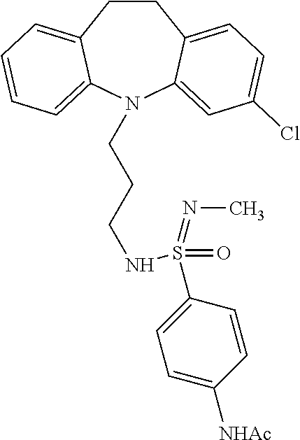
C1CC2=CC=C(Cl)C=C2N(CCCNS(C2=CC=C([NHAc])C=C2)(=O)=NC)C2=CC=CC=C12
